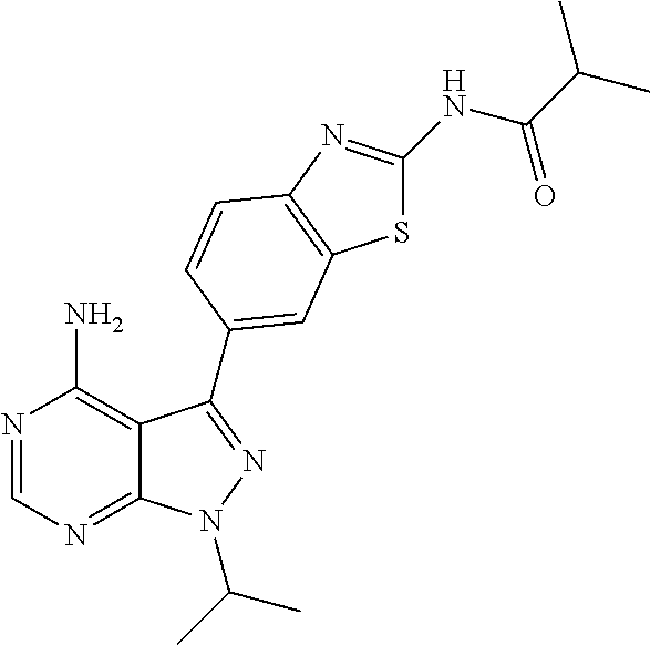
N1=CN=C2C(=C1N)C(C1=CC3=C(N=C(NC(C(C)C)=O)S3)C=C1)=NN2C(C)C
